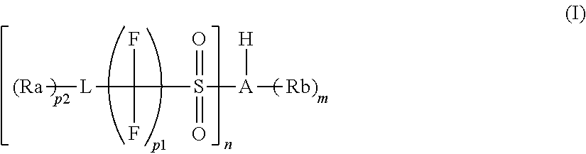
[(Ra][L]C(F)(F)S(=O)(=O)[A]([H])[Rb)]
